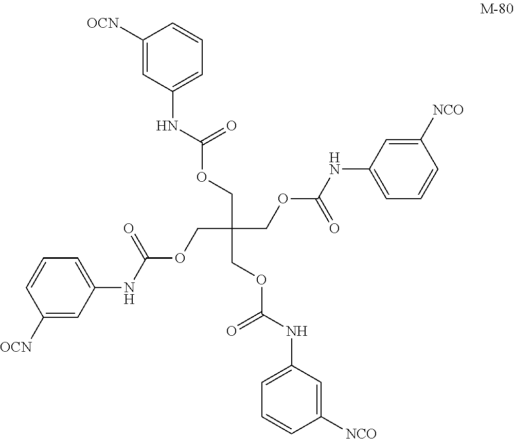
C1([OCN])=CC(NC(OCC(COC(NC2=CC=CC([NCO])=C2)=O)(COC(NC2=CC=CC([OCN])=C2)=O)COC(NC2=CC=CC([NCO])=C2)=O)=O)=CC=C1
